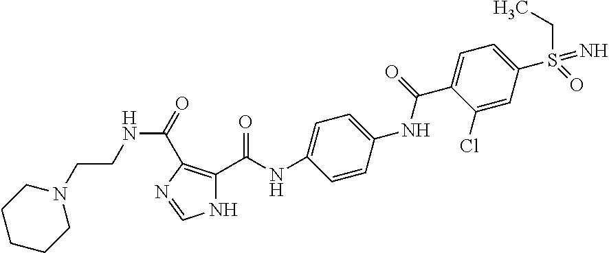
N1C(C(NC2=CC=C(NC(C3=CC=C(S(=N)(CC)=O)C=C3Cl)=O)C=C2)=O)=C(C(=O)NCCN2CCCCC2)N=C1
